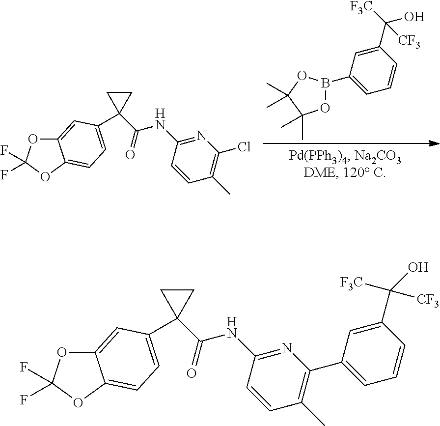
C12=CC(C3(C(NC4=NC(Cl)=C(C)C=C4)=O)CC3)=CC=C1OC(F)(F)O2.C1=CC(C([F3C])(O)[CF3])=CC(B2OC(C)(C)C(C)(C)O2)=C1.C12=CC(C3(C(NC4=NC(C5=CC=CC(C(O)([F3C])[CF3])=C5)=C(C)C=C4)=O)CC3)=CC=C1OC(F)(F)O2
